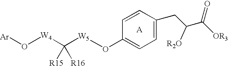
[A].C([R2O])(C([OR3])=O)CC1=CC=C(O[W5]C([W4]O[Ar])([R16])[R15])C=C1
